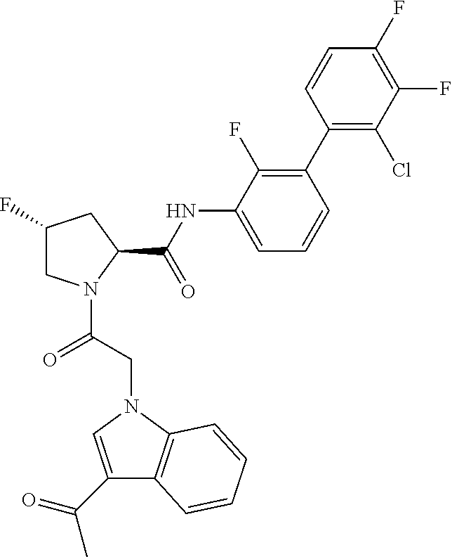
C1(F)CN(C(CN2C3=C(C(C(=O)C)=C2)C=CC=C3)=O)C(C(NC2=CC=CC(C3=C(Cl)C(F)=C(F)C=C3)=C2F)=O)C1
